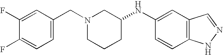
C1(F)=CC(CN2CCCC(NC3=CC4=C(C=C3)NN=C4)C2)=CC=C1F
